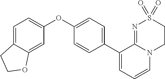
C1(C2=CC=CN3C2=NS(=O)(=O)CC3)=CC=C(OC2=CC=C3C(=C2)OCC3)C=C1
